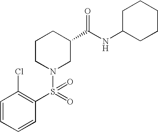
C1=CC=CC(S(N2CC(C(NC3CCCCC3)=O)CCC2)(=O)=O)=C1Cl
